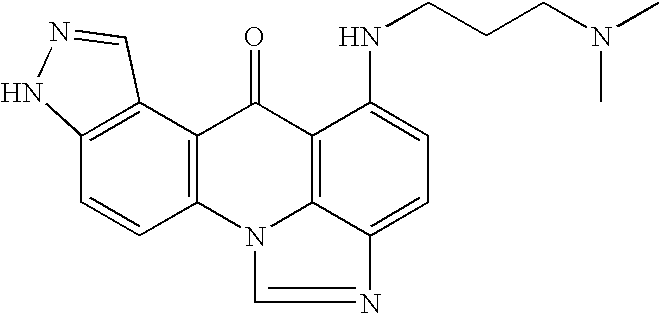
C12=C(C=CC3=C1C(=O)C1=C4N3C=NC4=CC=C1NCCCN(C)C)NN=C2
